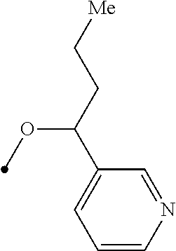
C1=CN=CC(C(CC[Me])OC)=C1
